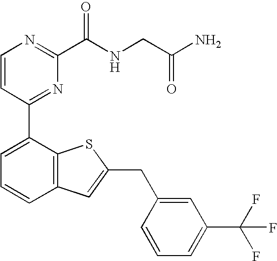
C1=CC(C2=CC=CC3=C2SC(CC2=CC(C(F)(F)F)=CC=C2)=C3)=NC(C(NCC(N)=O)=O)=N1
